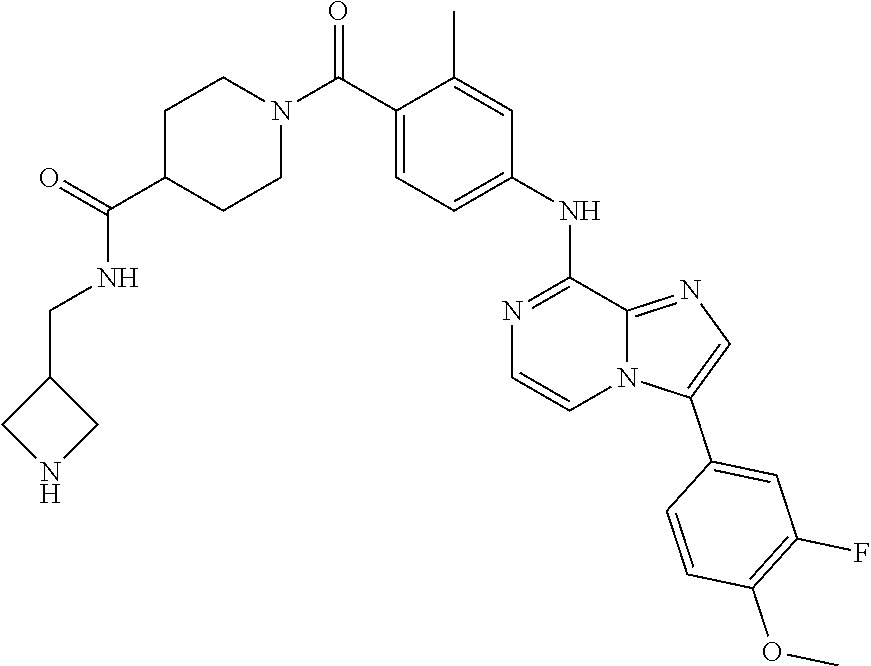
C12=NC=C(C3=CC(F)=C(OC)C=C3)N1C=CN=C2NC1=CC=C(C(N2CCC(C(NCC3CNC3)=O)CC2)=O)C(C)=C1
